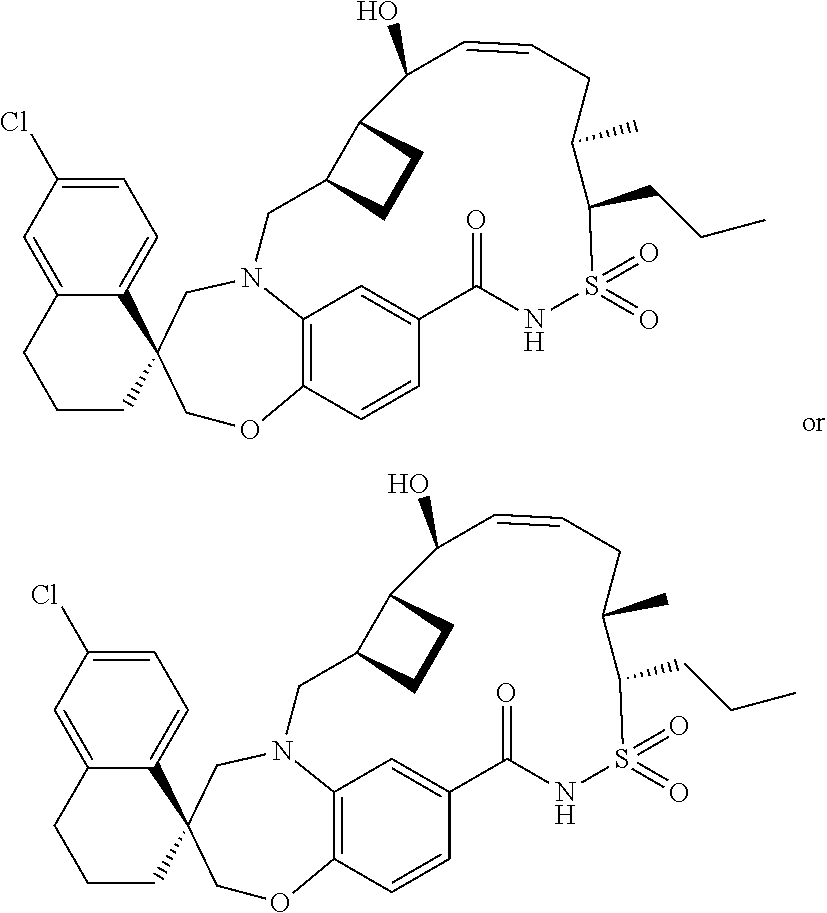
C12=C3C=CC(=C1)C(=O)NS(=O)(=O)C(CCC)C(C)CC=CC(O)C1CCC1CN2CC1(CO3)C2=CC=C(Cl)C=C2CCC1.C12=C3C=CC(=C1)C(=O)NS(=O)(=O)C(CCC)C(C)CC=CC(O)C1CCC1CN2CC1(CO3)C2=CC=C(Cl)C=C2CCC1
